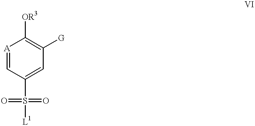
[L1]S(C1=CC([G])=C([OR3])[A]=C1)(=O)=O
